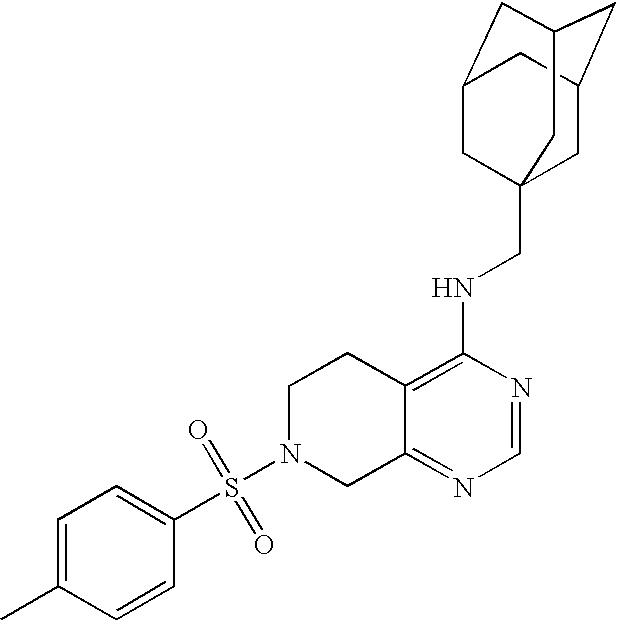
S(N1CC2=NC=NC(NCC34CC5CC(CC(C3)C5)C4)=C2CC1)(=O)(=O)C1=CC=C(C)C=C1
